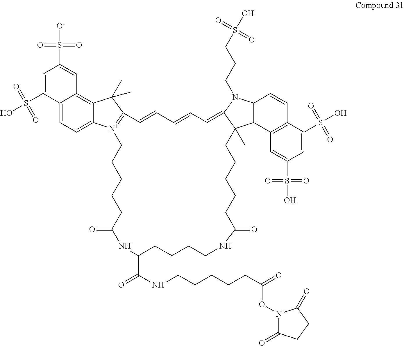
C12=CC=C3C(=C1C=C(S([O-])(=O)=O)C=C2S(O)(=O)=O)C(C)(C)C1=[N+]3CCCCCC(=O)NC(C(NCCCCCC(=O)ON2C(=O)CCC2=O)=O)CCCCNC(=O)CCCCCC2(C)C3=C(N(CCCS(O)(=O)=O)C2=CC=CC=C1)C=CC1=C3C=C(S(O)(=O)=O)C=C1S(O)(=O)=O
